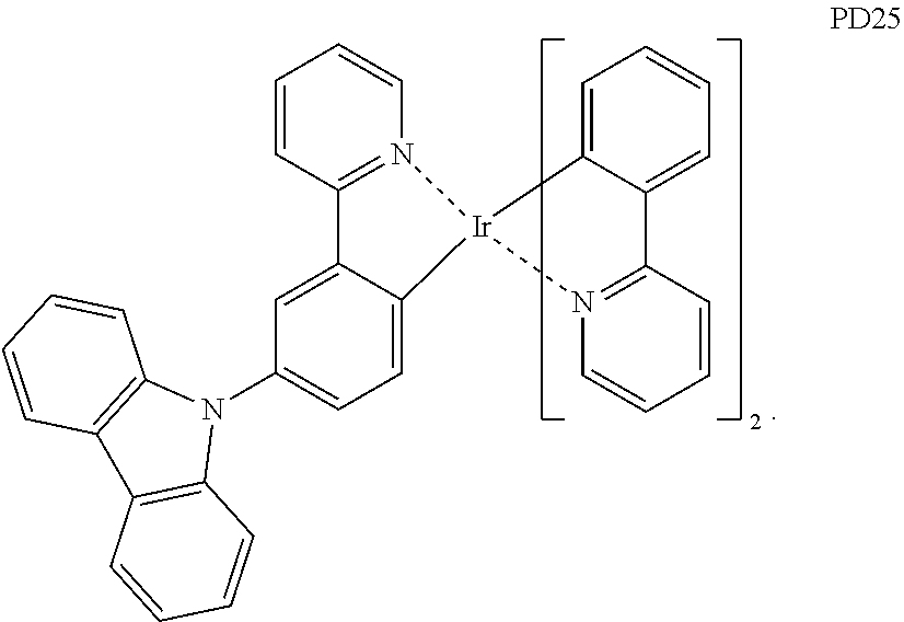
C1=CN2=C(C=C1)C1=CC(N3C4=C(C5=C3C=CC=C5)C=CC=C4)=CC=C1[Ir]21C2=CC=CC=C2C2=N1C=CC=C2
